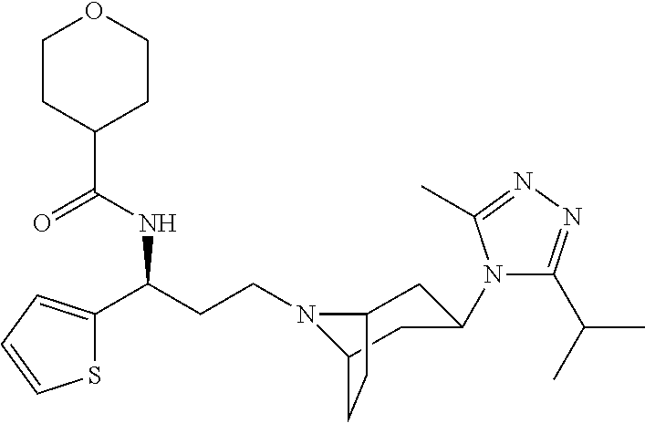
N1(CCC(C2=CC=CS2)NC(C2CCOCC2)=O)C2CC(N3C(C(C)C)=NN=C3C)CC1CC2
